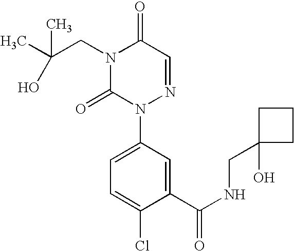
N1(CC(C)(C)O)C(=O)N(C2=CC=C(Cl)C(C(NCC3(O)CCC3)=O)=C2)N=CC1=O
